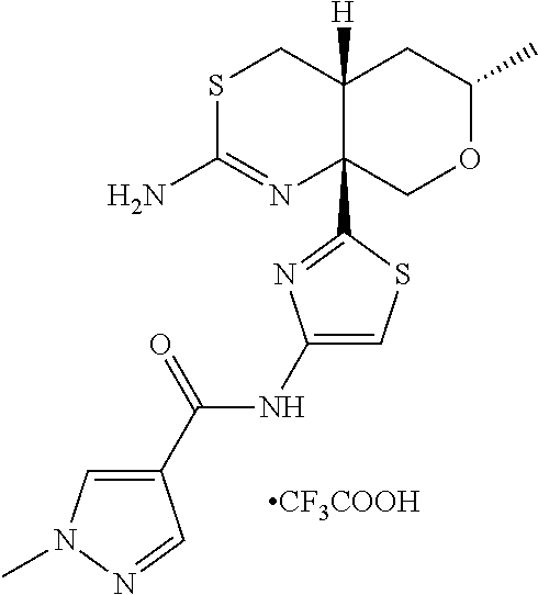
S1C(N)=NC2(C3=NC(NC(C4=CN(C)N=C4)=O)=CS3)C([H])(C1)CC(C)OC2.[CF3COOH]
